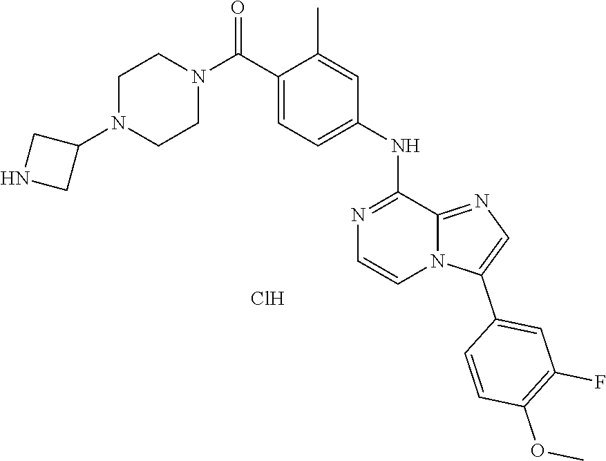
C(C1=CC=C(NC2=NC=CN3C2=NC=C3C2=CC(F)=C(OC)C=C2)C=C1C)(N1CCN(C2CNC2)CC1)=O.Cl
